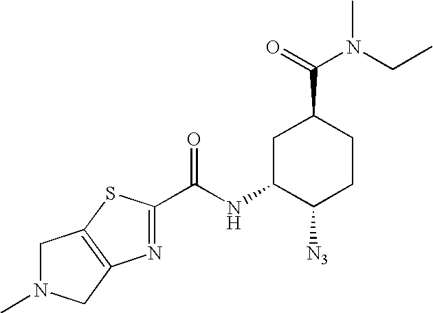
C1C(NC(=O)C2=NC3=C(CN(C)C3)S2)C([N3])CCC1C(=O)N(CC)C
